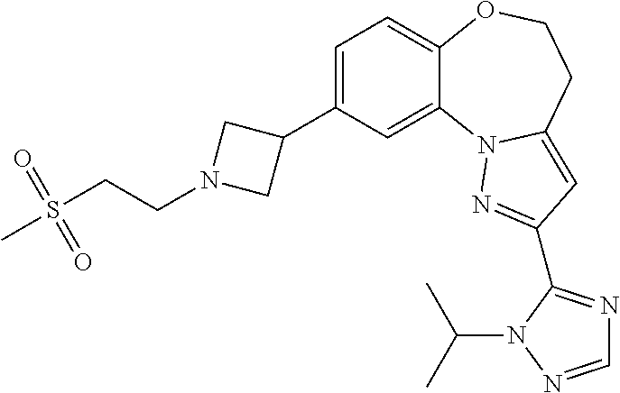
C1=C(C2CN(CCS(C)(=O)=O)C2)C=C2C(=C1)OCCC1=CC(C3=NC=NN3C(C)C)=NN21
